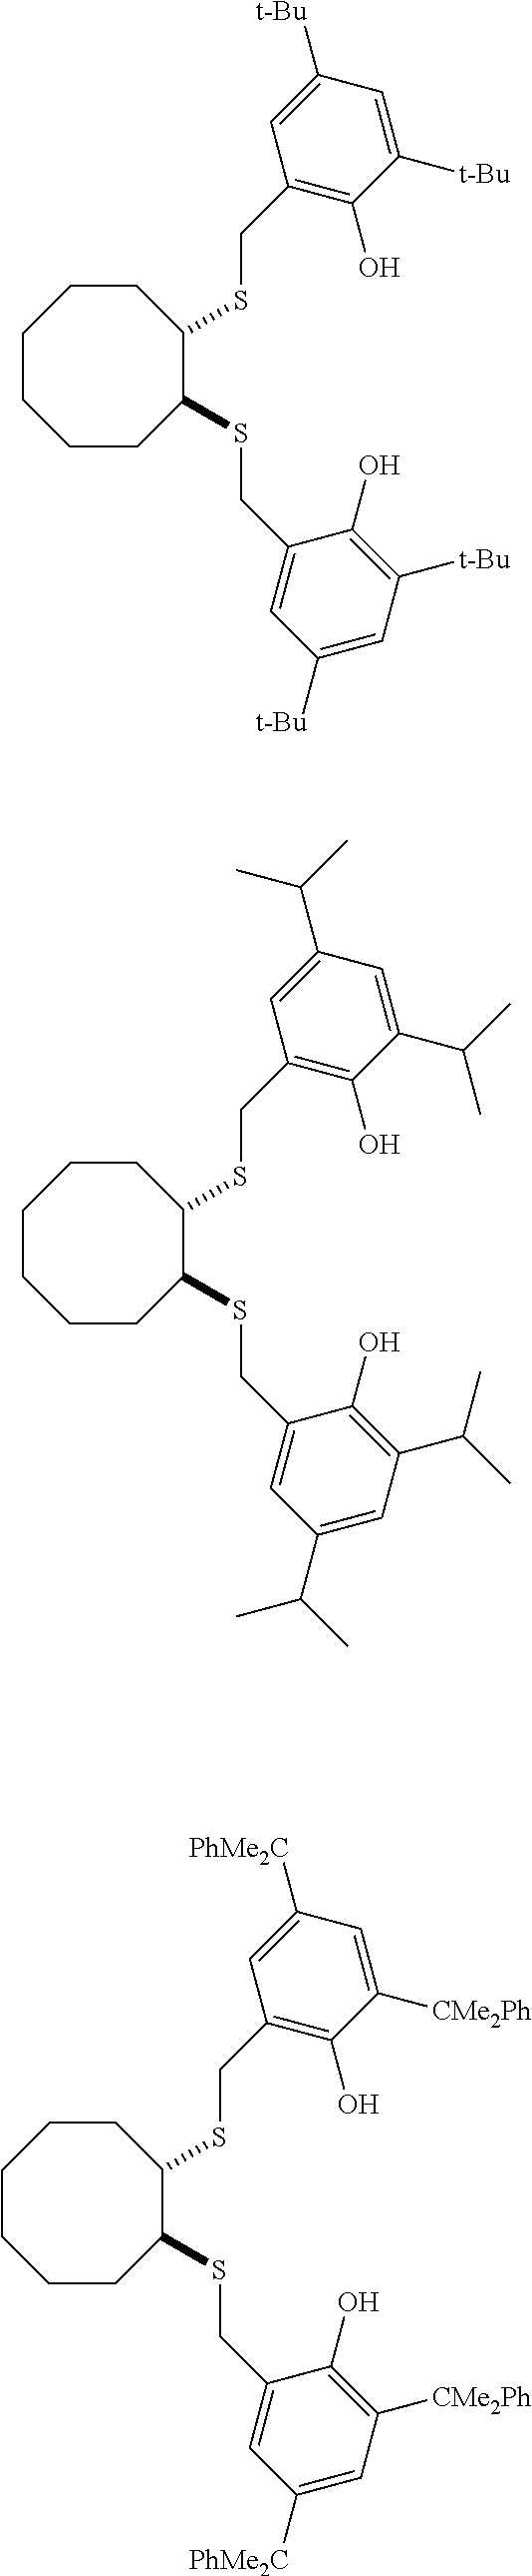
S(CC1=C(O)C([CMe2Ph])=CC([PhMe2C])=C1)C1C(SCC2=CC([PhMe2C])=CC([CMe2Ph])=C2O)CCCCCC1.S(CC1=C(O)C([t-Bu])=CC([t-Bu])=C1)C1C(SCC2=CC([t-Bu])=CC([t-Bu])=C2O)CCCCCC1.S(CC1=C(O)C(C(C)C)=CC(C(C)C)=C1)C1C(SCC2=CC(C(C)C)=CC(C(C)C)=C2O)CCCCCC1
